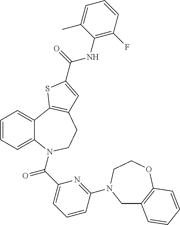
C1=CC=C2C(=C1)C1=C(CCN2C(C2=CC=CC(N3CC4=C(OCC3)C=CC=C4)=N2)=O)C=C(C(=O)NC2=C(F)C=CC=C2C)S1
